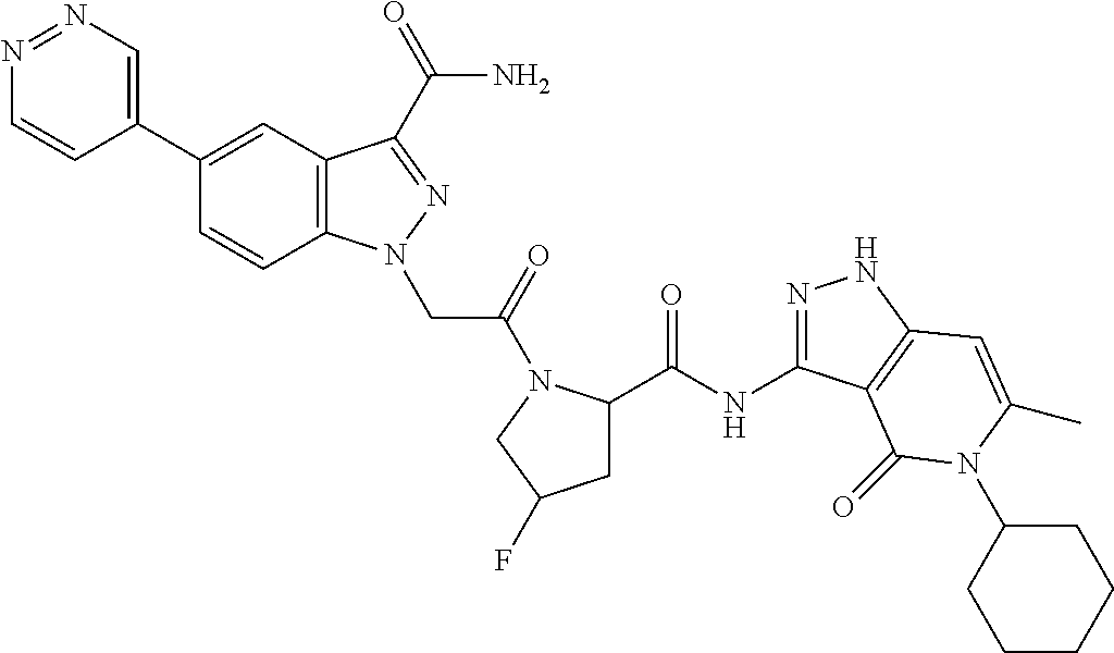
N1=NC=C(C2=CC3=C(C=C2)N(CC(=O)N2C(C(NC4=NNC5=C4C(=O)N(C4CCCCC4)C(C)=C5)=O)CC(F)C2)N=C3C(N)=O)C=C1
